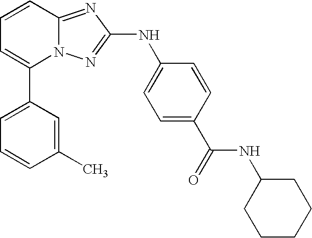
C1(C2=CC=CC(C)=C2)=CC=CC2=NC(NC3=CC=C(C(NC4CCCCC4)=O)C=C3)=NN12
